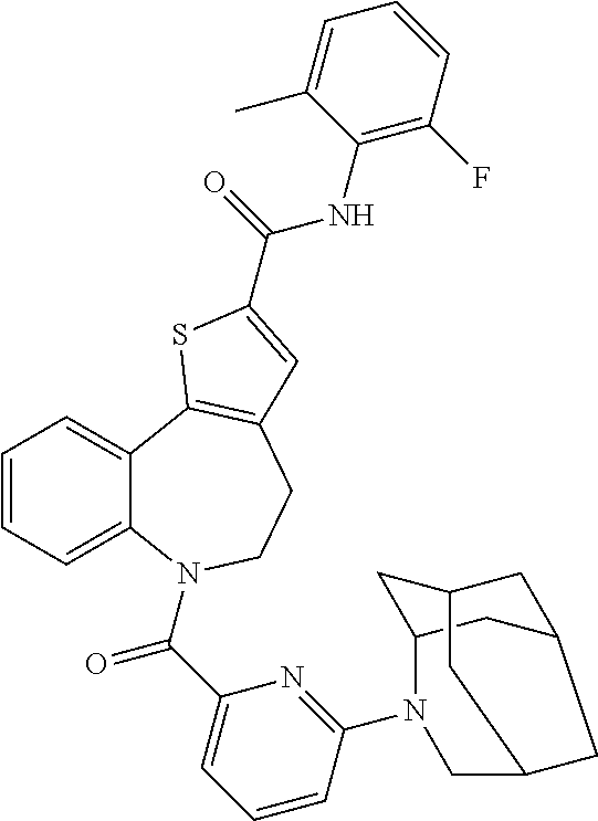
C1=CC=C2C(=C1)C1=C(CCN2C(C2=CC=CC(N3C4CC5CC(C4)CC(C3)C5)=N2)=O)C=C(C(=O)NC2=C(F)C=CC=C2C)S1
